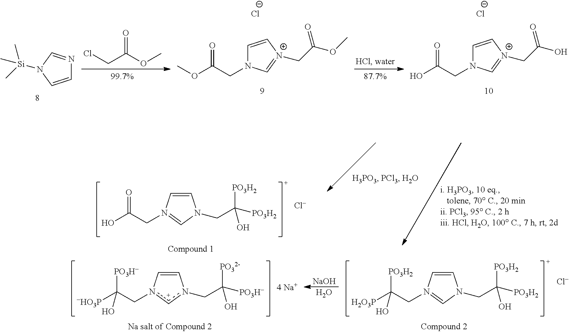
ClCC(OC)=O.COC(CN1C=C[N+](CC(OC)=O)=C1)=O.[Cl-].OC(CN1C=C[N+](CC(O)=O)=C1)=O.[Cl-].C1=CN([Si](C)(C)C)C=N1.[-HO3P]C(Cn1cn(CC([PO32-])(O)[PO3H-])C=C1)([PO3H-])O.OC(CN1=CN(CC([PO3H2])(O)[PO3H2])C=C1)=O.[Cl-].[NaOH].O.[H2O3P]C(CN1=CN(CC([PO3H2])(O)[PO3H2])C=C1)([PO3H2])O.[Cl-]
